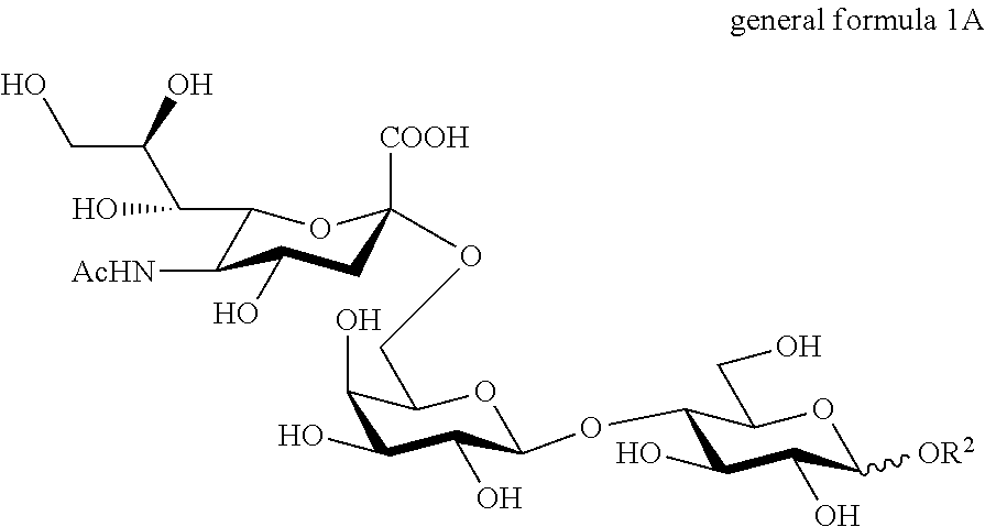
C1(C(C(CO)O)O)C([AcHN])C(O)CC([COOH])(OCC2C(O)C(O)C(O)C(OC3C(O)C(O)C([OR2])OC3CO)O2)O1
